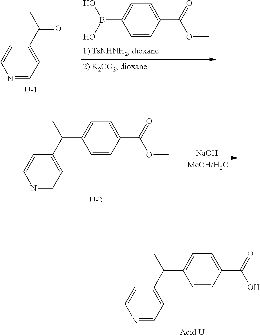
C1=CC(C(=O)OC)=CC=C1B(O)O.N1=CC=C(C(C)=O)C=C1.[U].C1=CC(C(=O)OC)=CC=C1C(C)C1=CC=NC=C1.[U].[NaOH].C1=CC(C(=O)O)=CC=C1C(C)C1=CC=NC=C1.[Acid U]
